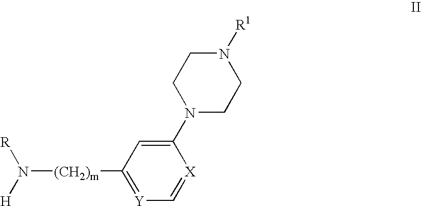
[R]N([H])[(CH2)m]C1=[Y]C=[X]C(N2CCN([R1])CC2)=C1
